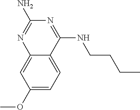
C1(OC)=CC=C2C(=C1)N=C(N)N=C2NCCCC
